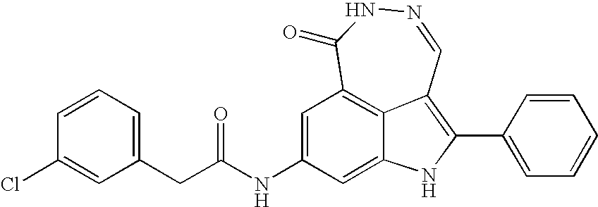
N1=CC2=C(C3=CC=CC=C3)NC3=CC(NC(=O)CC4=CC=CC(Cl)=C4)=CC(=C23)C(=O)N1
